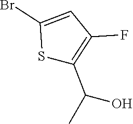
S1C(C(C)O)=C(F)C=C1Br
